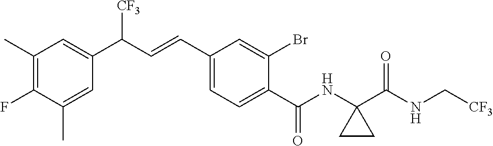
C1(C)=C(F)C(C)=CC(C(C=CC2=CC=C(C(NC3(C(NC[CF3])=O)CC3)=O)C(Br)=C2)[CF3])=C1
